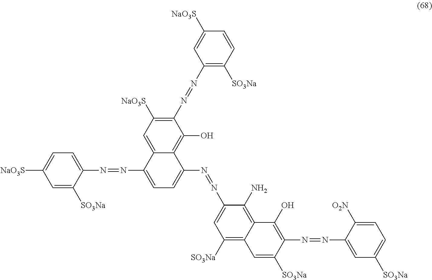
C1=C([SO3Na])C(N=NC2=CC=C(N=NC3=CC([SO3Na])=C4C(=C3N)C(O)=C(N=NC3=CC([SO3Na])=CC=C3[O2N])C([SO3Na])=C4)C3=C(O)C(N=NC4=C([SO3Na])C=CC([NaO3S])=C4)=C([NaO3S])C=C23)=CC=C1[NaO3S]
